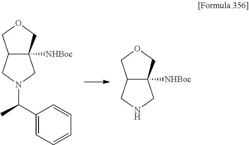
C12C([NHBoc])(COC1)CN(C(C)C1=CC=CC=C1)C2.C12C([NHBoc])(COC1)CNC2
